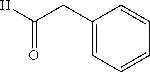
C1=CC=CC=C1CC([H])=O
